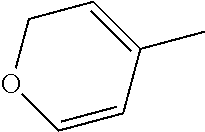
C1=CC(C)=CCO1
